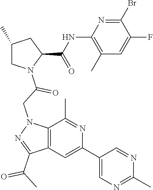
C1(C)CN(C(=O)CN2C3=C(C=C(C4=CN=C(C)N=C4)N=C3C)C(C(C)=O)=N2)C(C(NC2=C(C)C=C(F)C(Br)=N2)=O)C1
